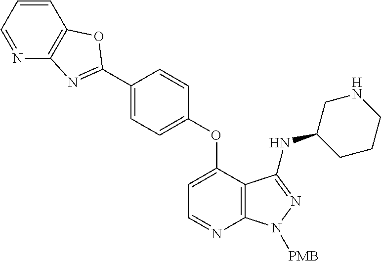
C1(C2=NC3=C(C=CC=N3)O2)=CC=C(OC2=CC=NC3=C2C(NC2CCCNC2)=NN3[PMB])C=C1
